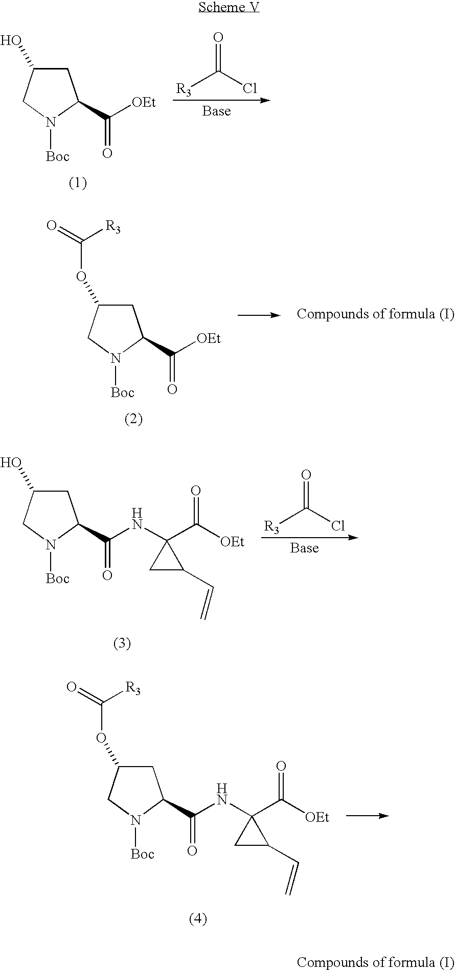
C1C(O)CN([Boc])C1C([OEt])=O.[R3]C(Cl)=O.C1C(OC(=O)[R3])CN([Boc])C1C([OEt])=O.[R3]C(Cl)=O.C1C(O)CN([Boc])C1C(NC1(C([OEt])=O)CC1C=C)=O.C1C(OC([R3])=O)CN([Boc])C1C(NC1(C([OEt])=O)CC1C=C)=O
